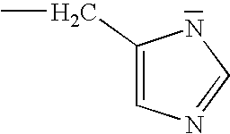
C1(CC)=CN=CN1
